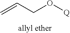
C=CCO[Q]
